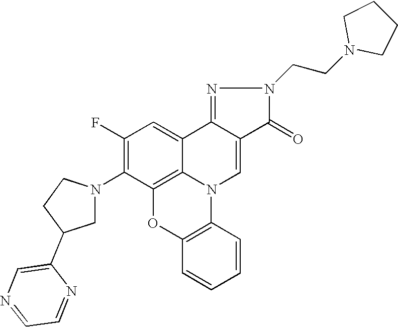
C1(F)=C(N2CC(C3=CN=CC=N3)CC2)C2=C3C(=C1)C1=NN(CCN4CCCC4)C(=O)C1=CN3C1=C(O2)C=CC=C1
